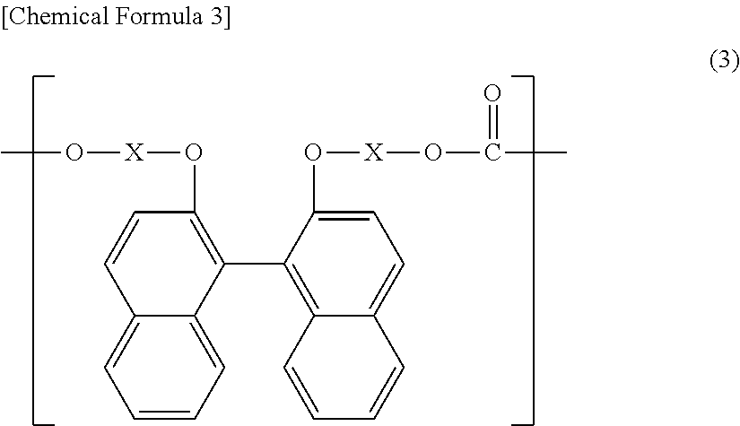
C1=CC=C2C(=C1)C=CC(O[X]OC)=C2C1=C2C(=CC=C1O[X]OC(C)=O)C=CC=C2
